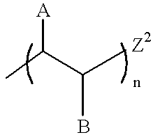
CC(C(B)[Z2])[A]
